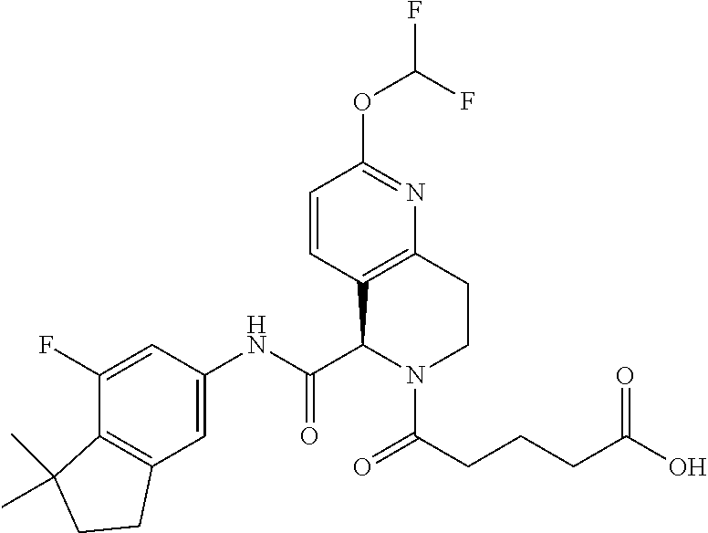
C1=CC2=C(N=C1OC(F)F)CCN(C(CCCC(O)=O)=O)C2C(NC1=CC2=C(C(F)=C1)C(C)(C)CC2)=O
